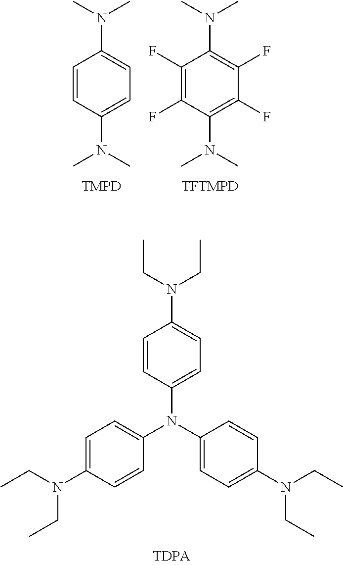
C1=CC(N(C)C)=CC=C1N(C)C.C1(F)=C(F)C(N(C)C)=C(F)C(F)=C1N(C)C.C1=CC(N(C2=CC=C(N(CC)CC)C=C2)C2=CC=C(N(CC)CC)C=C2)=CC=C1N(CC)CC
